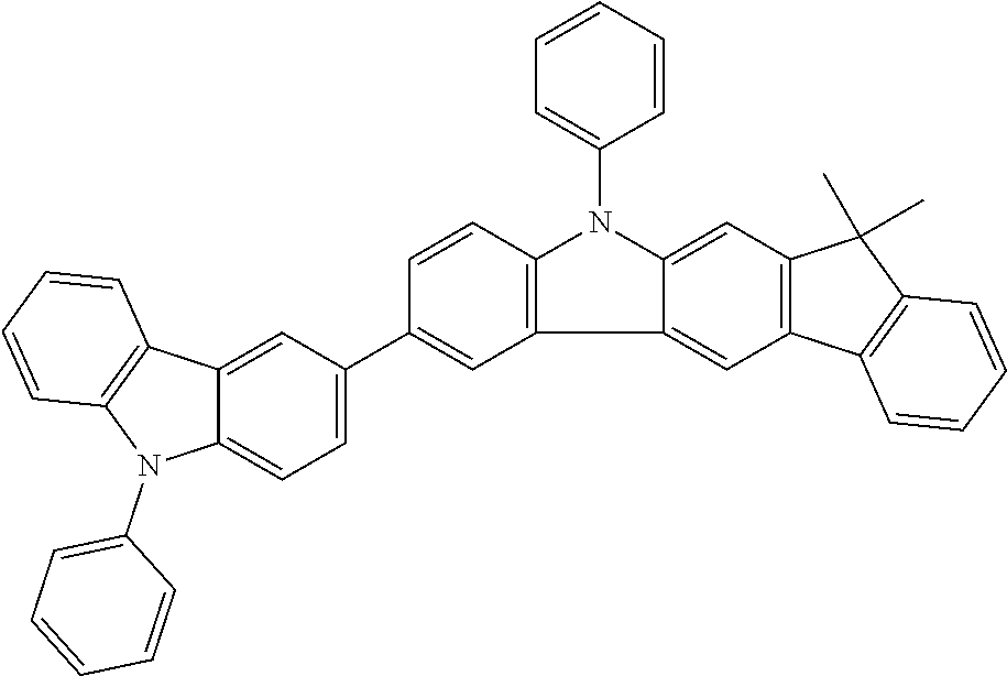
C1=CC=CC(N2C3=CC4=C(C=C3C3=C2C=CC(C2=CC=C5C(=C2)C2=C(N5C5=CC=CC=C5)C=CC=C2)=C3)C2=C(C4(C)C)C=CC=C2)=C1
